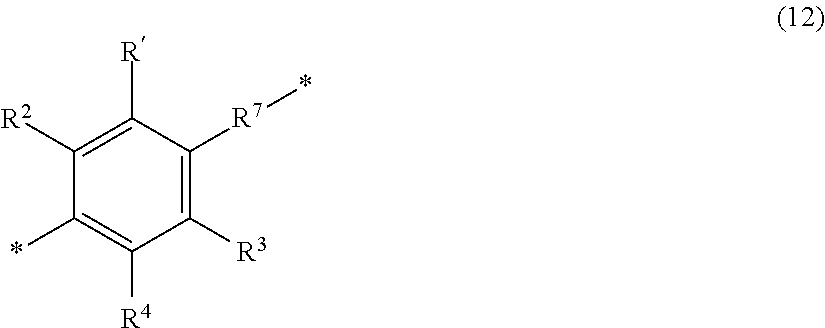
C1([R3])=C([R7]*)C([R])=C([R2])C(*)=C1[R4]
